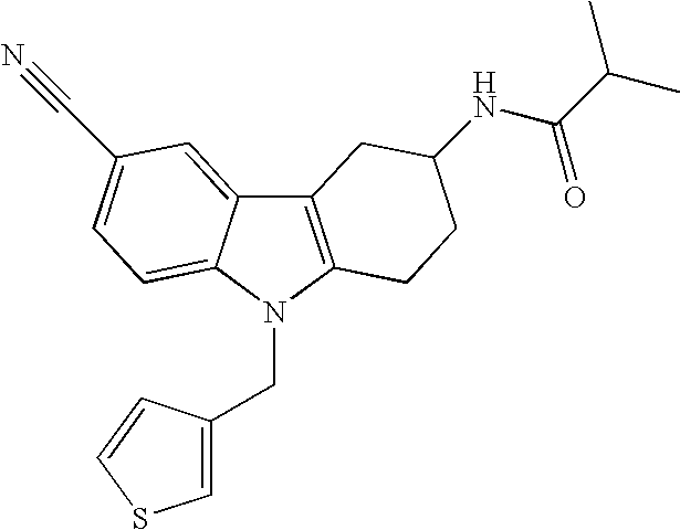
C12=C(N(CC3=CSC=C3)C3=CC=C(C#N)C=C13)CCC(NC(C(C)C)=O)C2
